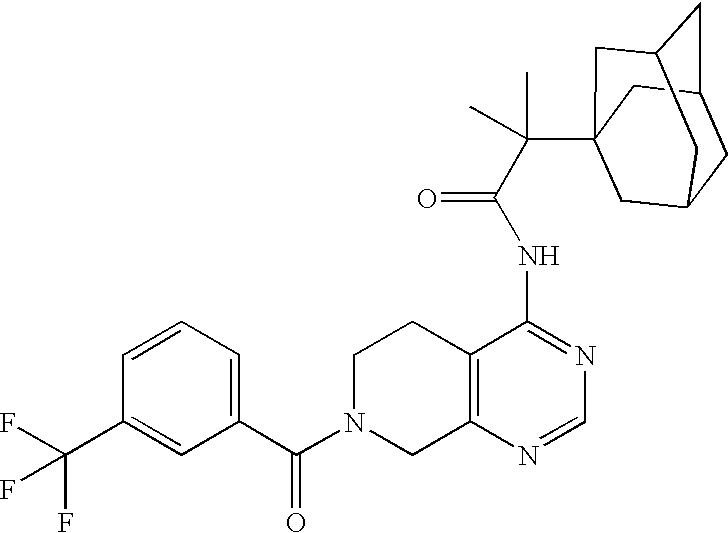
C1N(C(C2=CC=CC(C(F)(F)F)=C2)=O)CC2=C(C1)C(NC(=O)C(C13CC4CC(CC(C1)C4)C3)(C)C)=NC=N2
